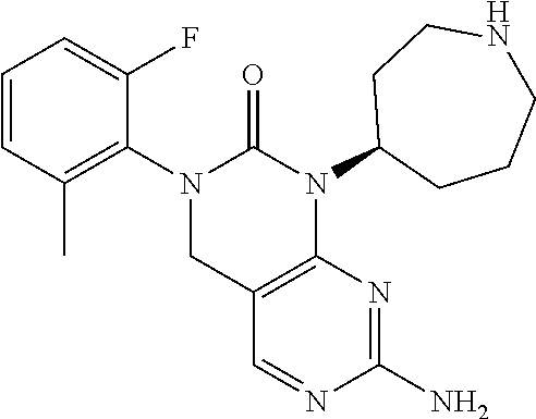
C1=CC(C)=C(N2CC3=C(N(C4CCCNCC4)C2=O)N=C(N)N=C3)C(F)=C1
